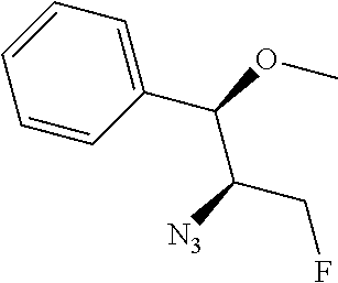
C1=CC=C(C(OC)C([N3])CF)C=C1
